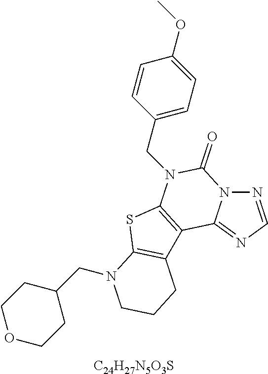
N1=CN=C2N1C(=O)N(CC1=CC=C(OC)C=C1)C1=C2C2=C(S1)N(CC1CCOCC1)CCC2.[C24H27N5O3S]
